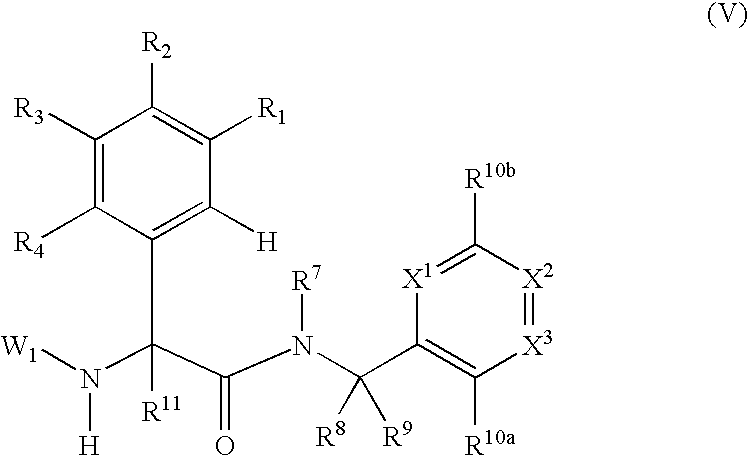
N([H])([W1])C(C(N(C(C1=C([R10a])[X3]=[X2]C([R10b])=[X1]1)([R9])[R8])[R7])=O)(C1=C([H])C([R1])=C([R2])C([R3])=C1[R4])[R11]
